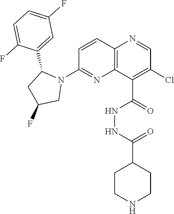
C1=CC2=C(N=C1N1C(C3=CC(F)=CC=C3F)CC(F)C1)C(C(NNC(=O)C1CCNCC1)=O)=C(Cl)C=N2
